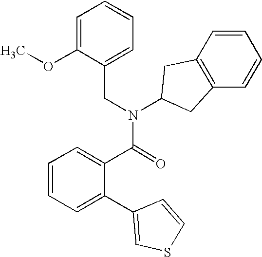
C1(CN(C(C2=CC=CC=C2C2=CSC=C2)=O)C2CC3=C(C=CC=C3)C2)=CC=CC=C1OC
